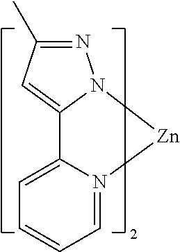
N1=C(C)C=C2N1[Zn]N1=CC=CC=C21
